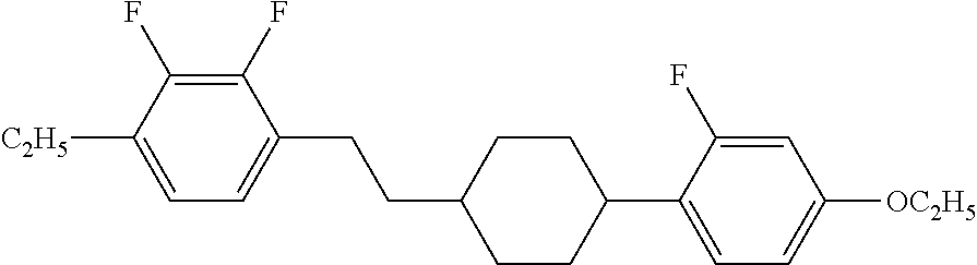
C1(F)=C(F)C([C2H5])=CC=C1CCC1CCC(C2=CC=C([OC2H5])C=C2F)CC1
